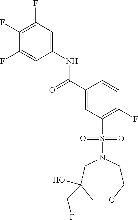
C1(F)=C(F)C=C(NC(C2=CC(S(N3CC(O)(CF)COCC3)(=O)=O)=C(F)C=C2)=O)C=C1F
